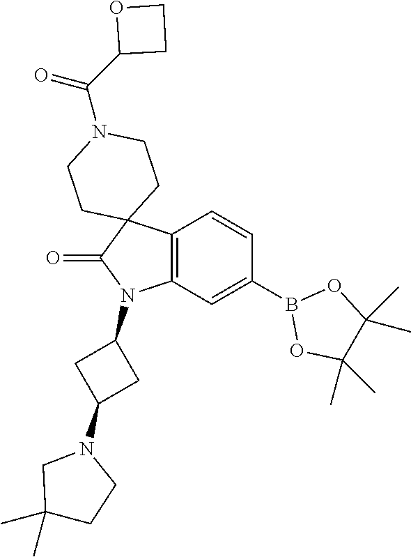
C12=C(C=C(B3OC(C)(C)C(C)(C)O3)C=C1)N(C1CC(N3CC(C)(C)CC3)C1)C(=O)C21CCN(C(C2CCO2)=O)CC1
